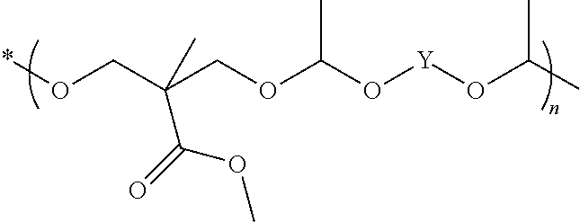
O(CC(COC(O[Y]OC(C)C)C)(C(=O)OC)C)*
